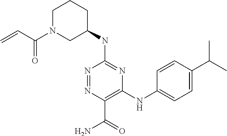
C=CC(N1CC(NC2=NC(NC3=CC=C(C(C)C)C=C3)=C(C(=O)N)N=N2)CCC1)=O
